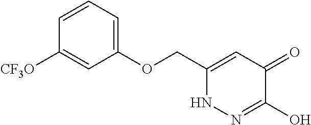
C1(OCC2=CC(=O)C(O)=NN2)=CC=CC([CF3O])=C1
